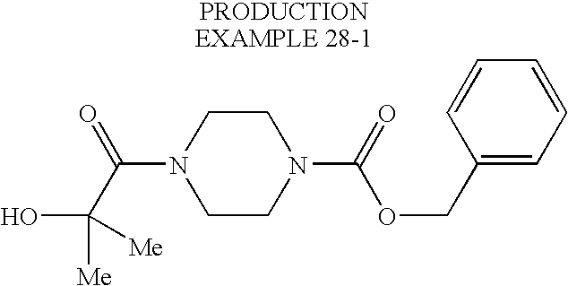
C1CN(C(=O)OCC2=CC=CC=C2)CCN1C(C([Me])(O)[Me])=O
